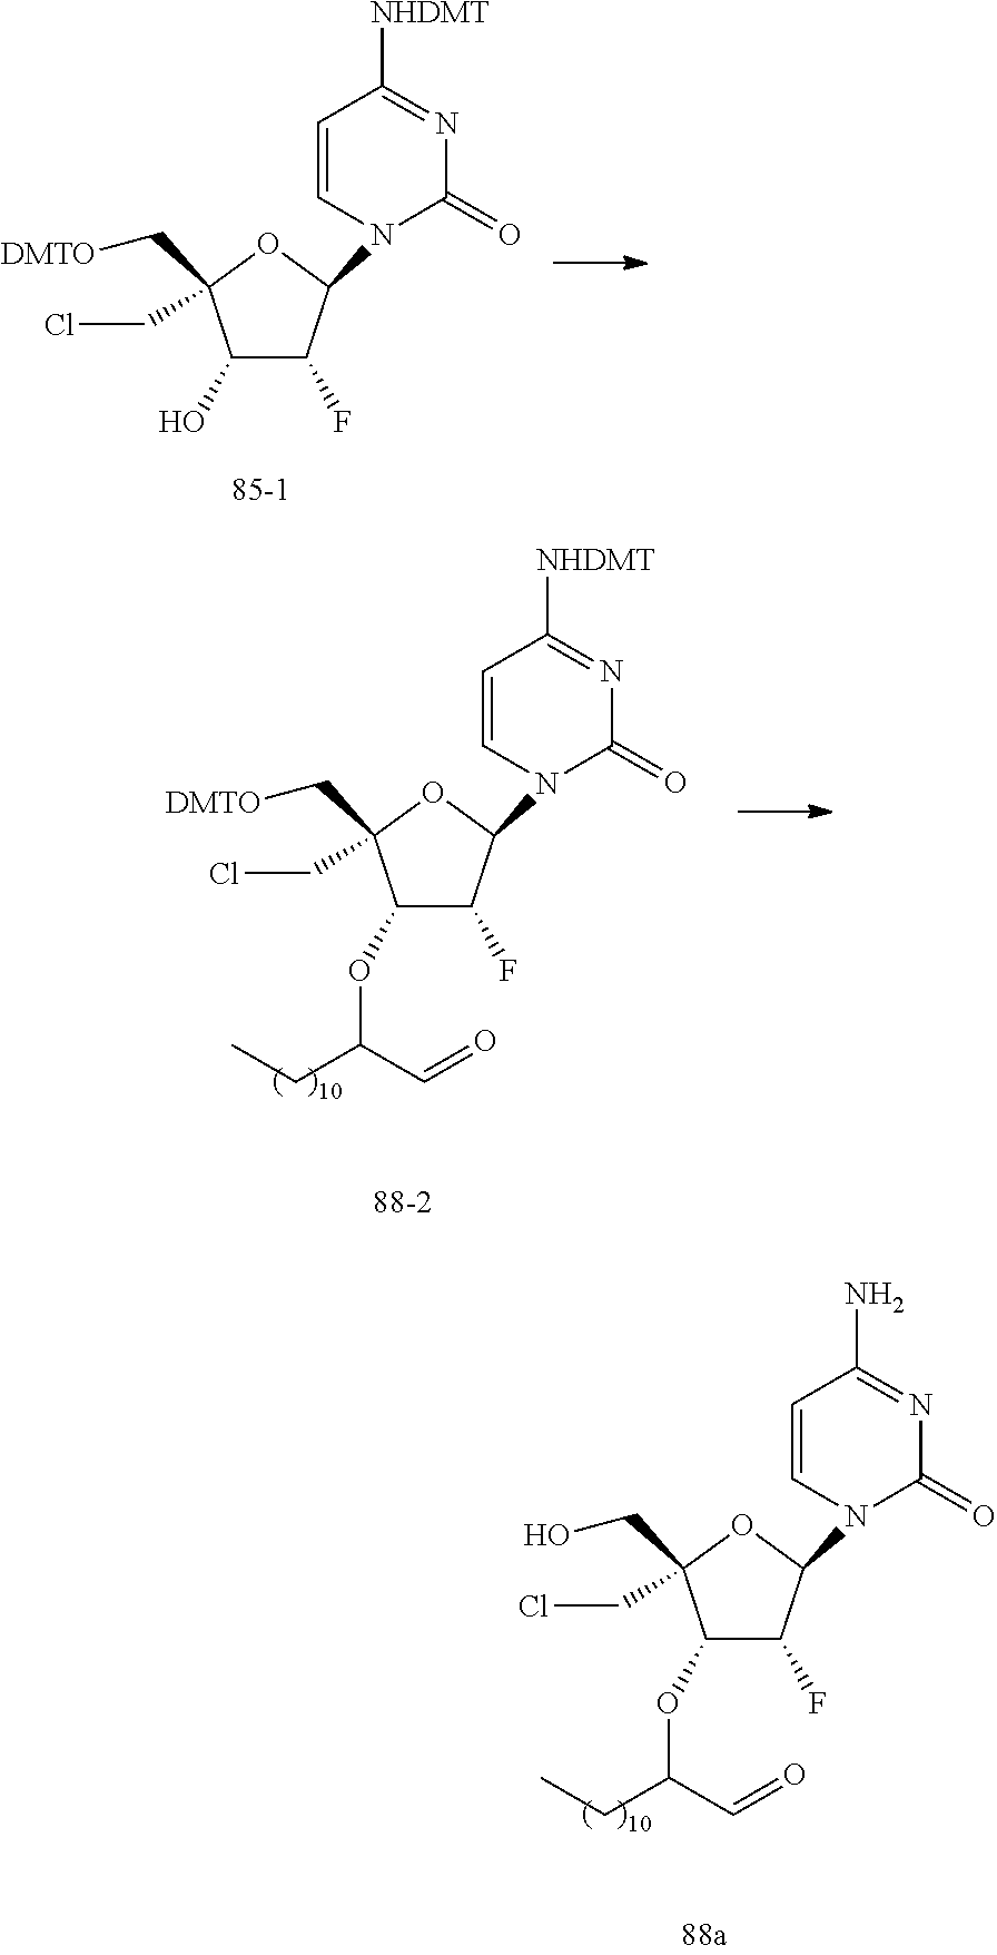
C1(O)C(F)C(N2C(=O)N=C([NHDMT])C=C2)OC1(C[DMTO])CCl.C1(OC(CC)C=O)C(F)C(N2C(=O)N=C([NHDMT])C=C2)OC1(C[DMTO])CCl.C1(OC(CC)C=O)C(F)C(N2C(=O)N=C(N)C=C2)OC1(CO)CCl
